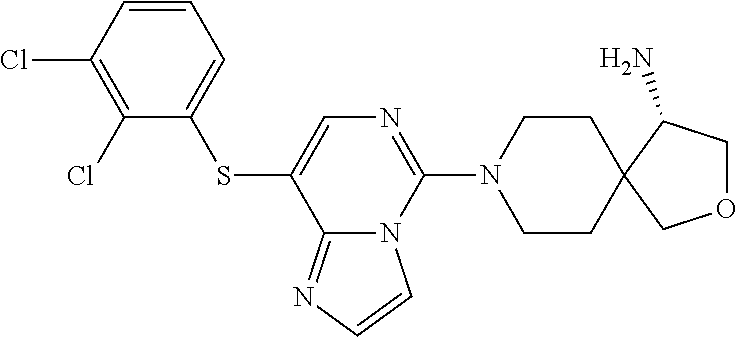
C1=CC(Cl)=C(Cl)C(SC2=CN=C(N3CCC4(CC3)COCC4N)N3C2=NC=C3)=C1
